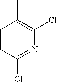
C1=CC(Cl)=NC(Cl)=C1C
